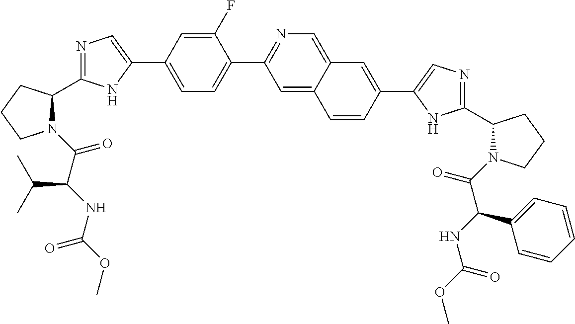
N1(C(C(NC(OC)=O)C(C)C)=O)C(C2=NC=C(C3=CC=C(C4=NC=C5C(=C4)C=CC(C4=CN=C(C6N(C(=O)C(NC(OC)=O)C7=CC=CC=C7)CCC6)N4)=C5)C(F)=C3)N2)CCC1
